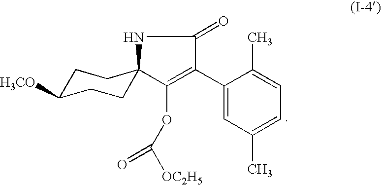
C1C([H3CO])CCC2(C1)C(OC(=O)[OC2H5])=C(C1=CC(C)=CC=C1C)C(=O)N2
